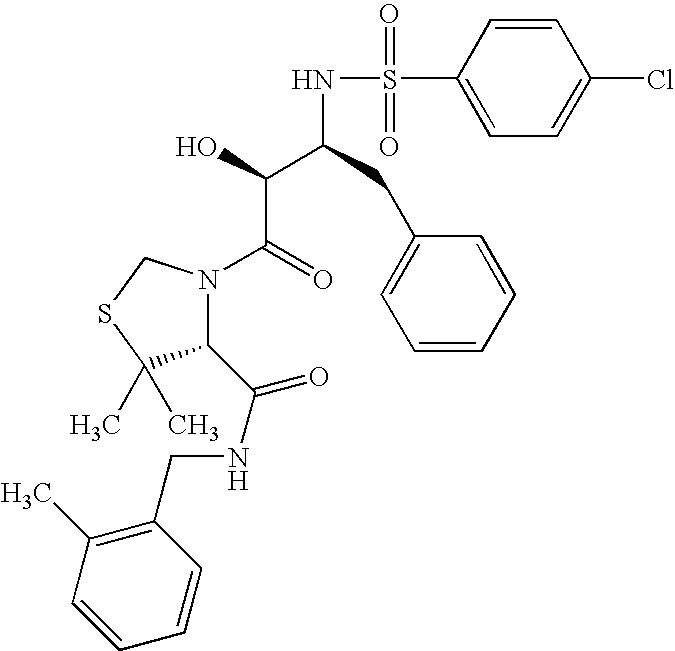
C(C(NS(=O)(=O)C1=CC=C(Cl)C=C1)C(C(=O)N1C(C(NCC2=C(C)C=CC=C2)=O)C(C)(C)SC1)O)C1=CC=CC=C1
